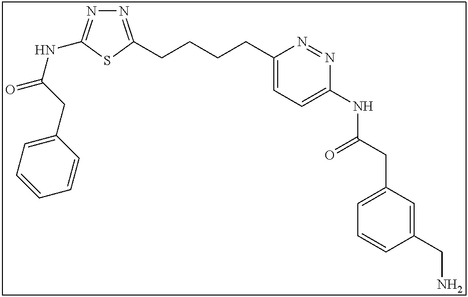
N1=C(CCCCC2=CC=C(NC(CC3=CC=CC(CN)=C3)=O)N=N2)SC(NC(=O)CC2=CC=CC=C2)=N1
